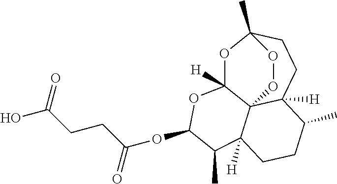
O1C2([H])C34C([H])(CCC1(C)OO3)C(C)CCC4([H])C(C)C(OC(CCC(O)=O)=O)O2
